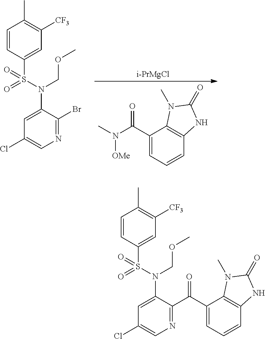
N(S(C1=CC([CF3])=C(C)C=C1)(=O)=O)(C1=CC(Cl)=CN=C1Br)COC.[i-PrMgCl].C1(C(N(C)[OMe])=O)=CC=CC2=C1N(C)C(=O)N2.N(S(C1=CC([CF3])=C(C)C=C1)(=O)=O)(C1=CC(Cl)=CN=C1C(C1=CC=CC2=C1N(C)C(=O)N2)=O)COC
